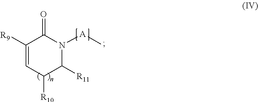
C1([R9])=CC([R10])C([R11])N([A]C)C1=O
